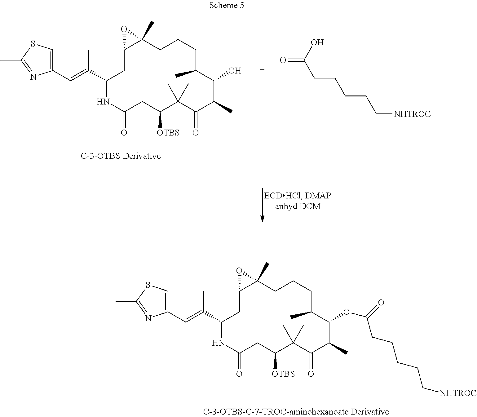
C1(C=C(C2NC(=O)CC([OTBS])C(C)(C)C(=O)C(C)C(OC(=O)CCCCC[NHTROC])C(C)CCCC3(C)C(C2)O3)C)=CSC(C)=N1.C1(C=C(C2NC(=O)CC([OTBS])C(C)(C)C(=O)C(C)C(O)C(C)CCCC3(C)C(C2)O3)C)=CSC(C)=N1.OC(CCCCC[NHTROC])=O
